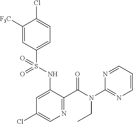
C1([F3C])=CC(S(NC2=CC(Cl)=CN=C2C(N(C2=NC=CC=N2)CC)=O)(=O)=O)=CC=C1Cl
